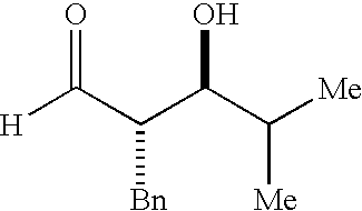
[H]C(C(C(C([Me])[Me])O)[Bn])=O
